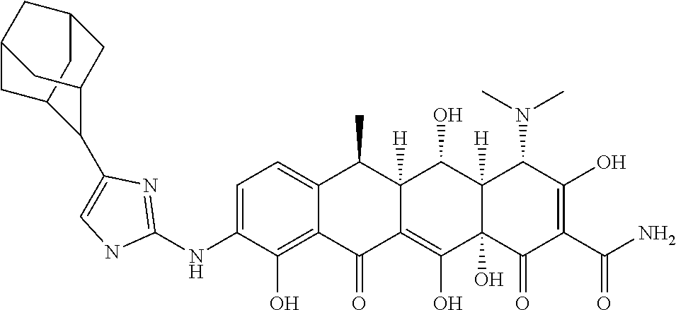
C1=C(NC2=NC(C3C4CC5CC3CC(C5)C4)=CN2)C(O)=C2C(=C1)C(C)C1([H])C(=C(O)C3(O)C([H])(C1O)C(N(C)C)C(O)=C(C(N)=O)C3=O)C2=O
